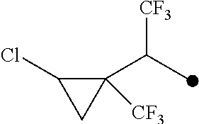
C1([CF3])(C(C)[CF3])C(Cl)C1
